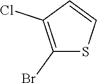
C1(Br)=C(Cl)C=CS1
